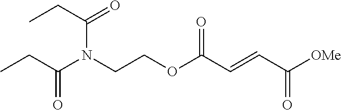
C(N(CCOC(C=CC([OMe])=O)=O)C(CC)=O)(CC)=O
